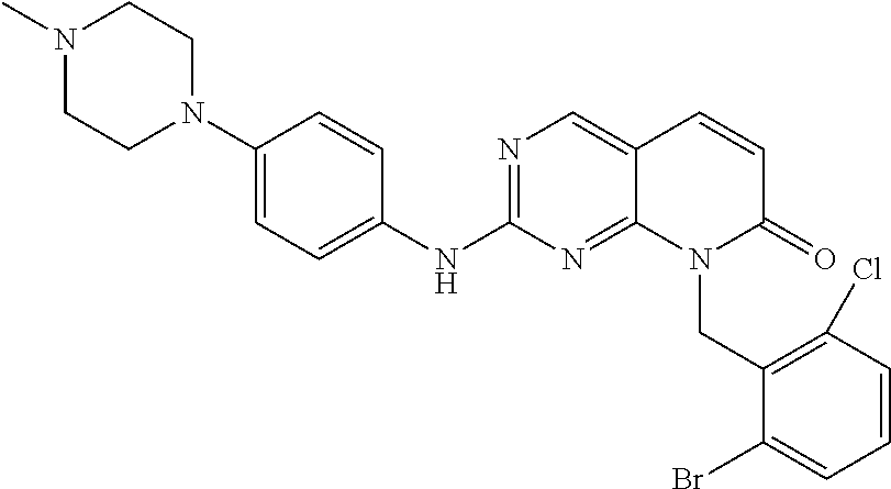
N1(C)CCN(C2=CC=C(NC3=NC=C4C(=N3)N(CC3=C(Cl)C=CC=C3Br)C(=O)C=C4)C=C2)CC1
